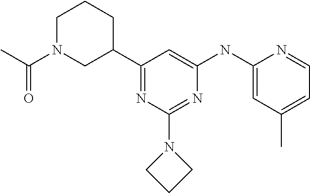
C1(NC2=CC(C3CCCN(C(C)=O)C3)=NC(N3CCC3)=N2)=CC(C)=CC=N1
